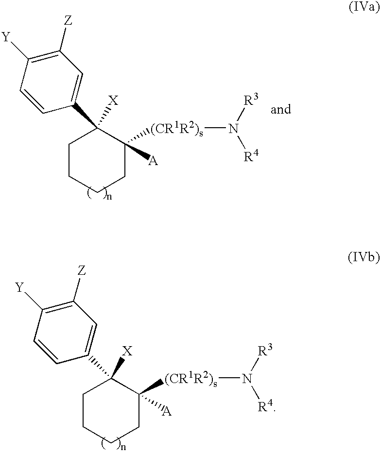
C1CCCC([A])([(CR1R2)s]N([R3])[R4])C1([X])C1=CC([Z])=C([Y])C=C1.C1CCCC([A])([(CR1R2)s]N([R3])[R4])C1([X])C1=CC([Z])=C([Y])C=C1
